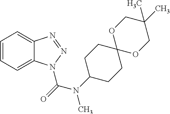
C1=CC=C2C(=C1)N=NN2C(N(C)C1CCC2(CC1)OCC(C)(C)CO2)=O
